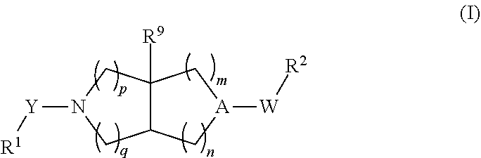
C12([R9])C(C[A]([W][R2])C1)CN([Y][R1])C2
